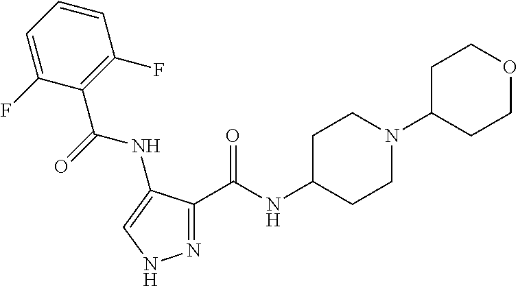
N1=C(C(NC2CCN(C3CCOCC3)CC2)=O)C(NC(=O)C2=C(F)C=CC=C2F)=CN1
